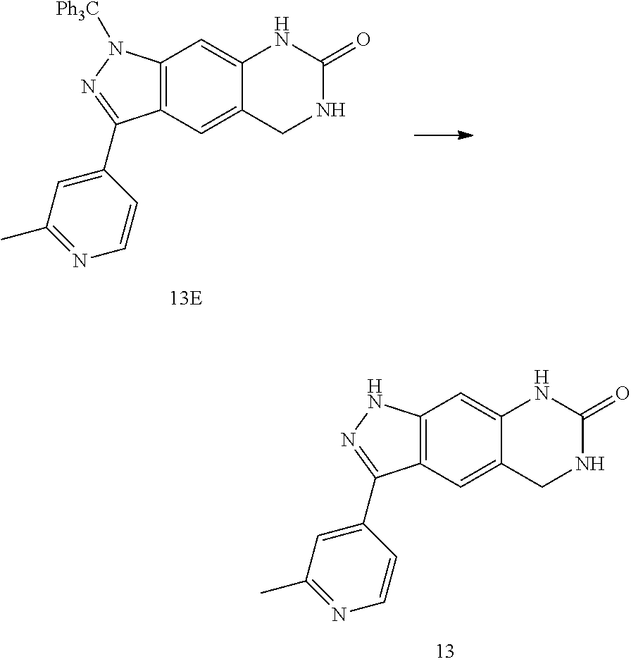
C12=C(C=C3C(=C1)NC(=O)NC3)C(C1=CC(C)=NC=C1)=NN2[Ph3C].C12=C(C=C3C(=C1)NC(=O)NC3)C(C1=CC(C)=NC=C1)=NN2
